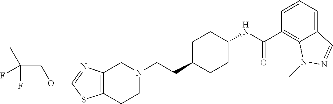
C12=C(CCN(CCC3CCC(NC(C4=C5C(=CC=C4)C=NN5C)=O)CC3)C1)SC(OCC(C)(F)F)=N2
